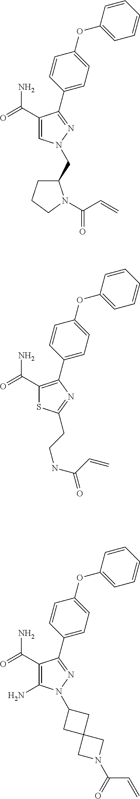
C1=CC(C2=NN(CC3CCCN3C(C=C)=O)C=C2C(=O)N)=CC=C1OC1=CC=CC=C1.C1=CC(C2=C(C(=O)N)SC(CCNC(C=C)=O)=N2)=CC=C1OC1=CC=CC=C1.C1=CC(C2=NN(C3CC4(CN(C(C=C)=O)C4)C3)C(N)=C2C(=O)N)=CC=C1OC1=CC=CC=C1
